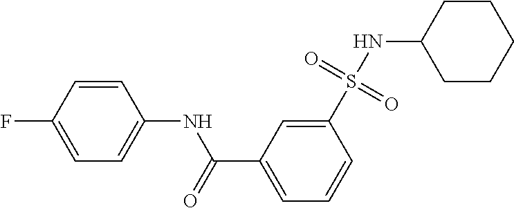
C1=CC(F)=CC=C1NC(C1=CC=CC(S(=O)(=O)NC2CCCCC2)=C1)=O
